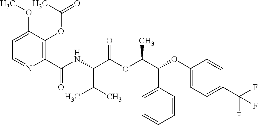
C1=C(OC)C(OC(=O)C)=C(C(NC(C(OC(C(OC2=CC=C(C(F)(F)F)C=C2)C2=CC=CC=C2)C)=O)C(C)C)=O)N=C1
